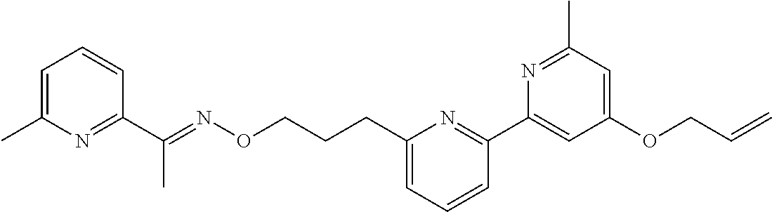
C1=C(C)N=C(C(=NOCCCC2=CC=CC(C3=CC(OCC=C)=CC(C)=N3)=N2)C)C=C1
